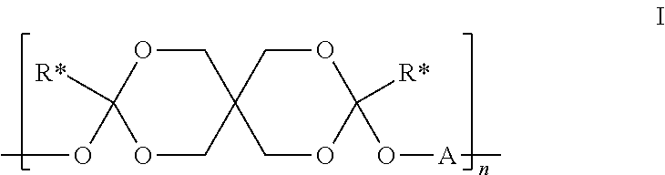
C1OC([R*])(OC)OCC12COC([R*])(O[A]C)OC2
